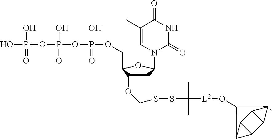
OP(OP(OP(OCC1C(OCSSC([L2]OC2C3C4C5C(C43)C52)(C)C)CC(N2C(=O)NC(=O)C(C)=C2)O1)(O)=O)(O)=O)(O)=O
